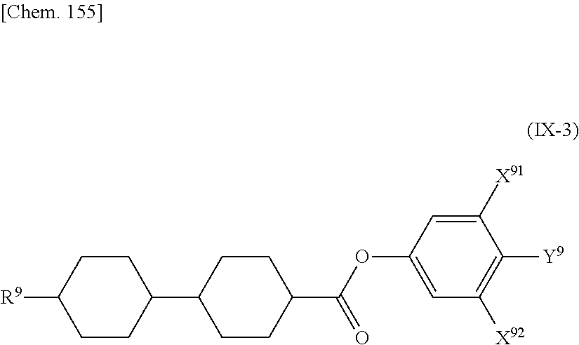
C1([X91])=CC(OC(C2CCC(C3CCC([R9])CC3)CC2)=O)=CC([X92])=C1[Y9]
